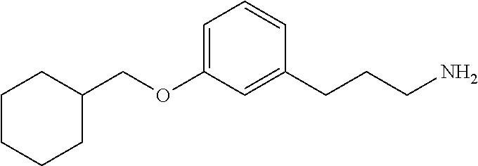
C1CCCC(COC2=CC=CC(CCCN)=C2)C1
